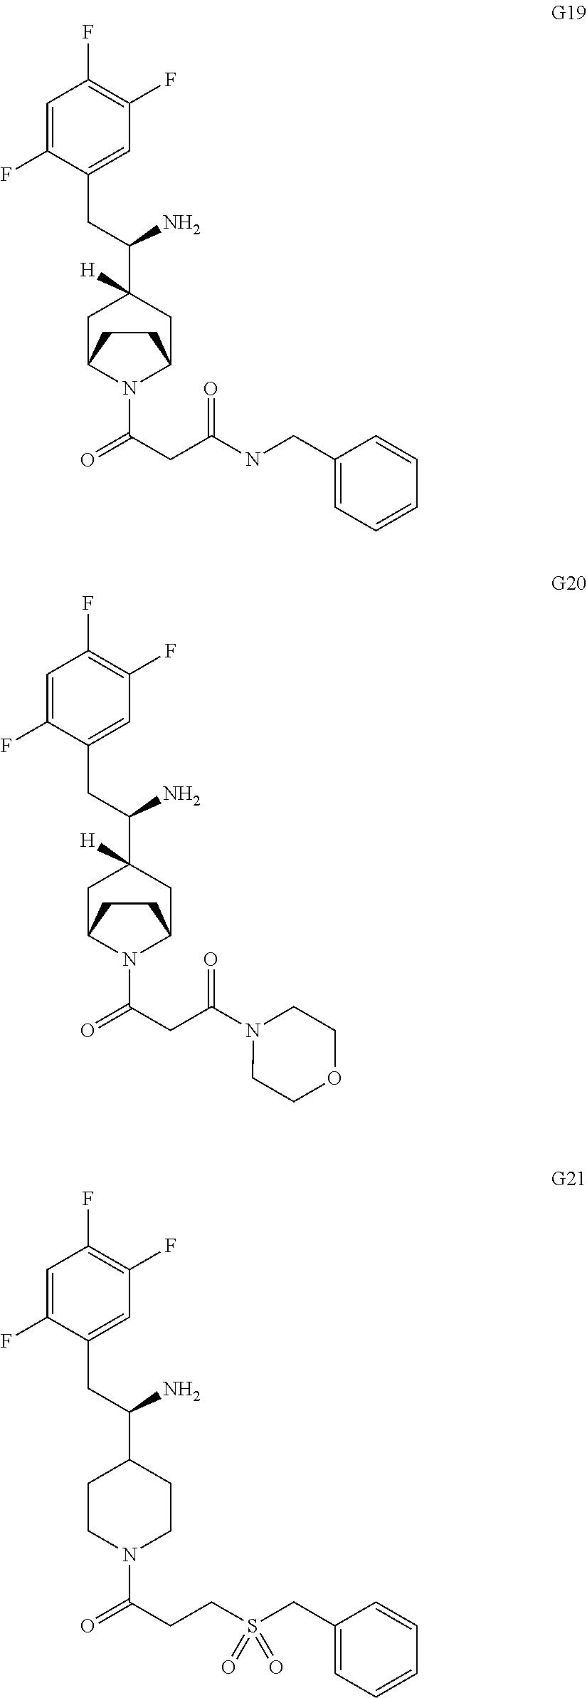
C1=C(F)C(CC(C2([H])CC3N(C(=O)CC(NCC4=CC=CC=C4)=O)C(C2)CC3)N)=CC(F)=C1F.C1=C(F)C(CC(C2([H])CC3N(C(=O)CC(N4CCOCC4)=O)C(C2)CC3)N)=CC(F)=C1F.C1=C(F)C(CC(C2CCN(C(=O)CCS(CC3=CC=CC=C3)(=O)=O)CC2)N)=CC(F)=C1F
